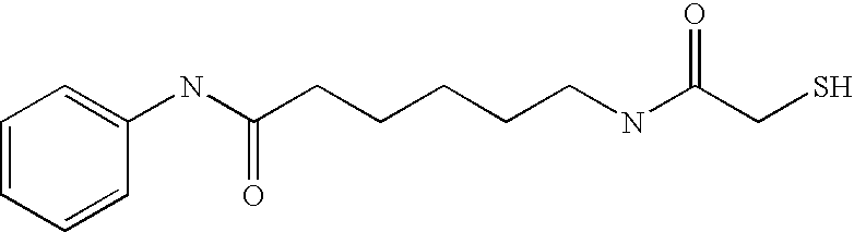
C1=CC=CC(NC(CCCCCNC(CS)=O)=O)=C1
